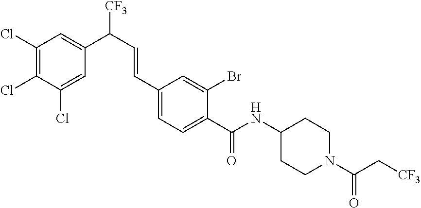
C1(C=CC(C2=CC(Cl)=C(Cl)C(Cl)=C2)[CF3])=CC=C(C(NC2CCN(C(=O)C[CF3])CC2)=O)C(Br)=C1
